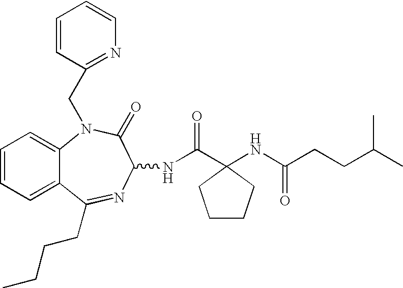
C1=CC=C2C(=C1)N(CC1=NC=CC=C1)C(=O)C(NC(=O)C1(NC(CCC(C)C)=O)CCCC1)N=C2CCCC
